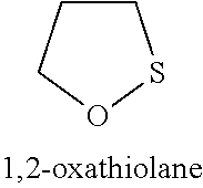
O1SCCC1
